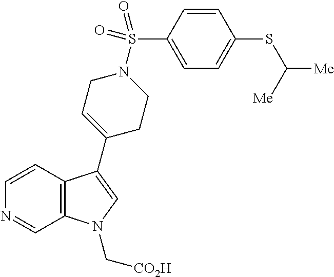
C12=C(C=CN=C1)C(C1=CCN(S(C3=CC=C(SC([Me])[Me])C=C3)(=O)=O)CC1)=CN2C[CO2H]
